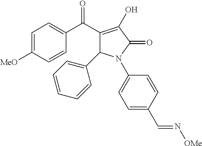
C1(C(C2=CC=C([MeO])C=C2)=O)=C(O)C(=O)N(C2=CC=C(C=N[OMe])C=C2)C1C1=CC=CC=C1
